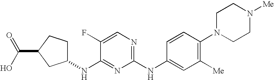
C1CC(C(O)=O)CC1NC1=NC(NC2=CC([Me])=C(N3CCN([Me])CC3)C=C2)=NC=C1F
